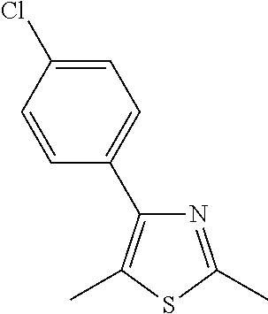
N1=C(C)SC(C)=C1C1=CC=C(Cl)C=C1
